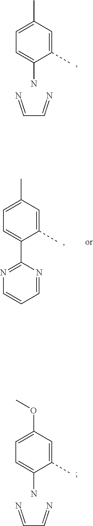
N=CC=N.C1=C(C)C=C(C)C(N)=C1.C1=C(C)C=C(C)C(C2=NC=CC=N2)=C1.N=CC=N.C1=C(OC)C=C(C)C(N)=C1
